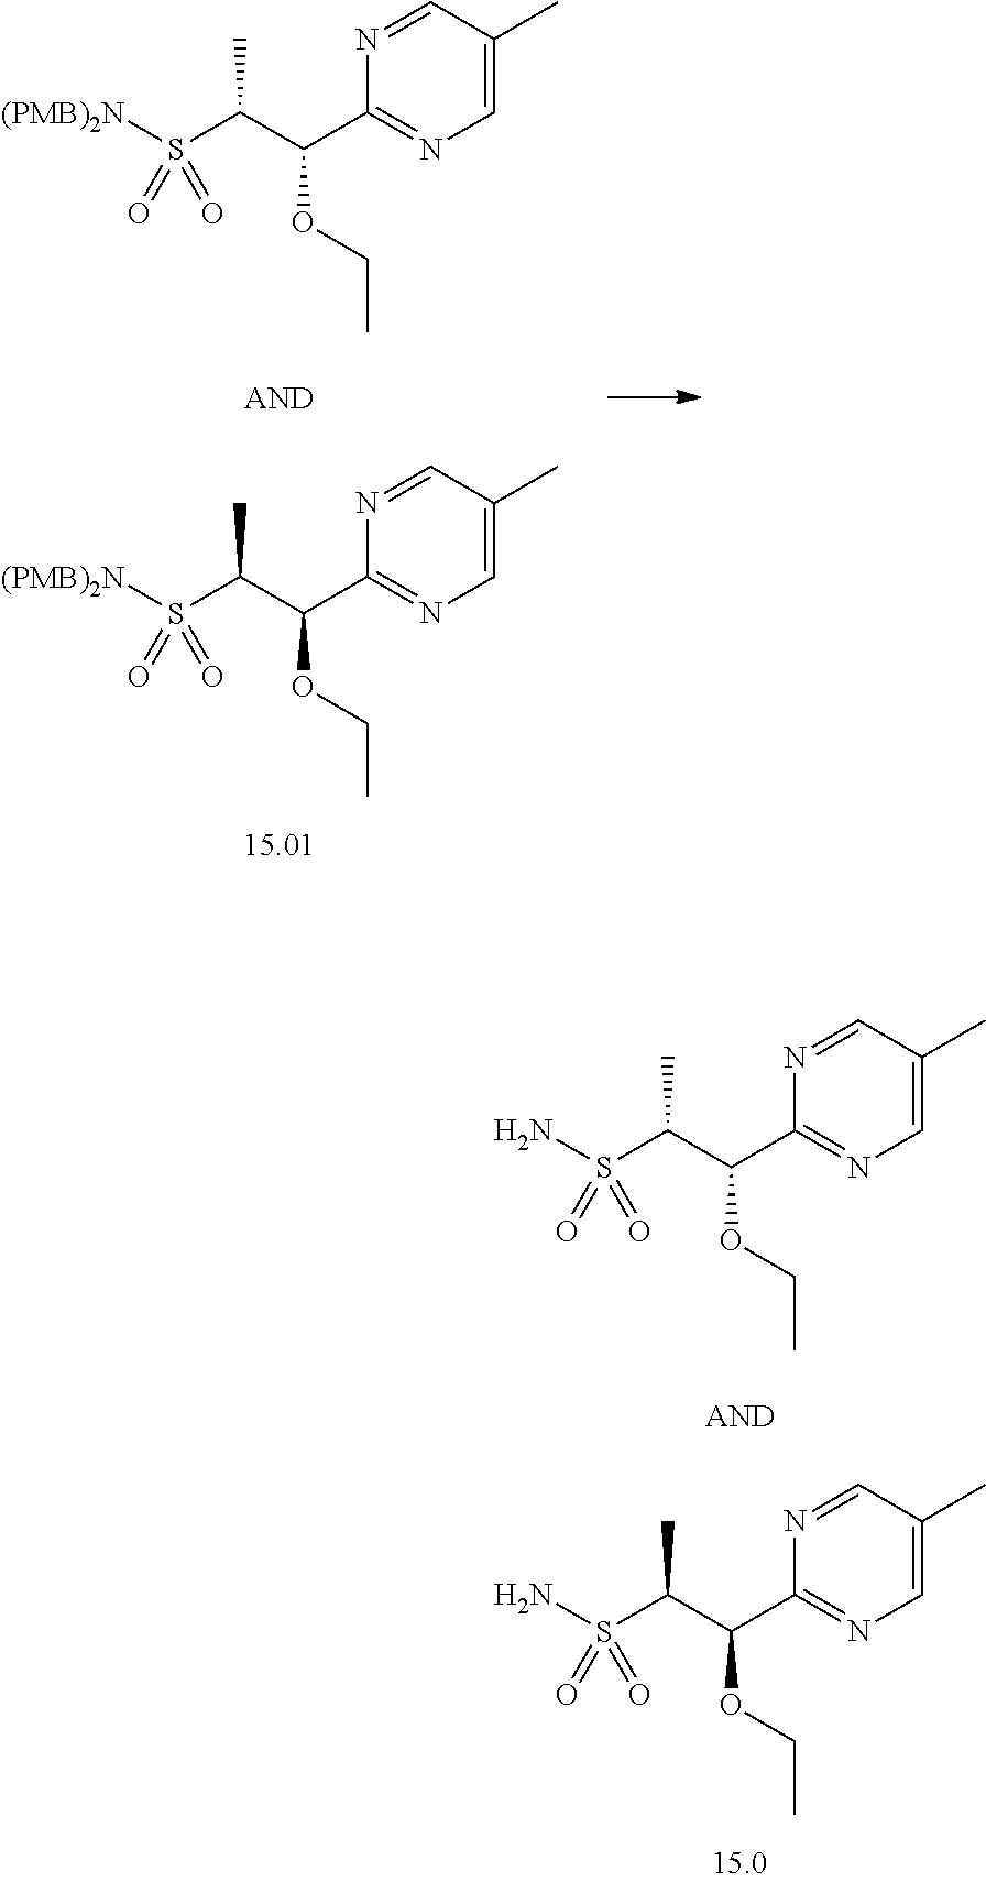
C1(C(C(S(N)(=O)=O)C)OCC)=NC=C(C)C=N1.C1(C(C(S(N)(=O)=O)C)OCC)=NC=C(C)C=N1.C1(C(C(S([(PMB)2N])(=O)=O)C)OCC)=NC=C(C)C=N1.C1(C(C(S([(PMB)2N])(=O)=O)C)OCC)=NC=C(C)C=N1
